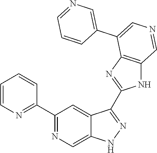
C1(C2=NC=CC=C2)=NC=C2C(=C1)C(C1=NC3=C(N1)C=NC=C3C1=CN=CC=C1)=NN2
